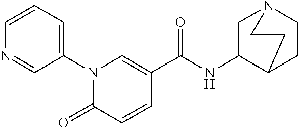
N1(C2=CC=CN=C2)C(=O)C=CC(C(NC2C3CCN(C2)CC3)=O)=C1
